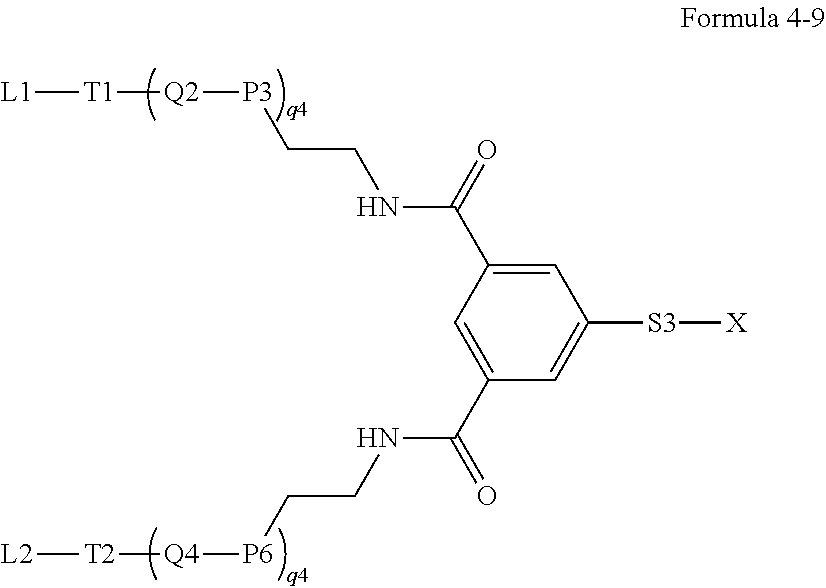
[P3]([Q2][T1][L1])CCNC(=O)C1=CC([S3][X])=CC(C(NCC[P6][Q4][T2][L2])=O)=C1
